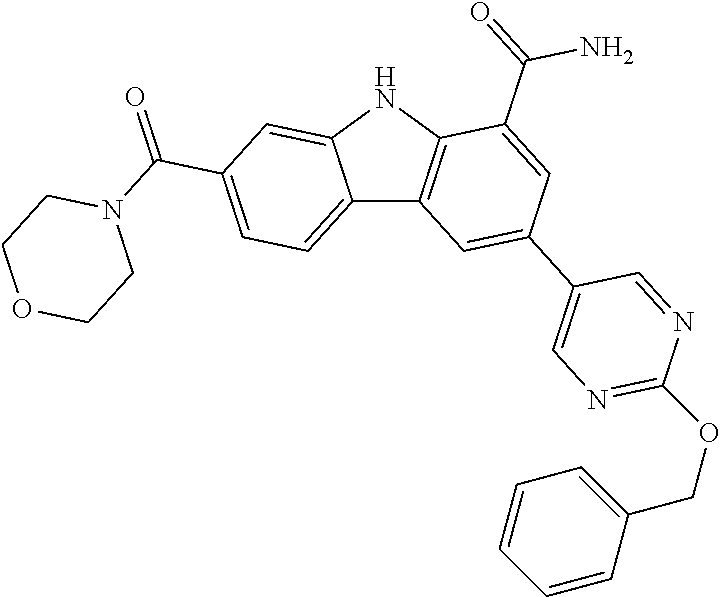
C12=CC=C(C(=O)N3CCOCC3)C=C1NC1=C2C=C(C2=CN=C(OCC3=CC=CC=C3)N=C2)C=C1C(=O)N
